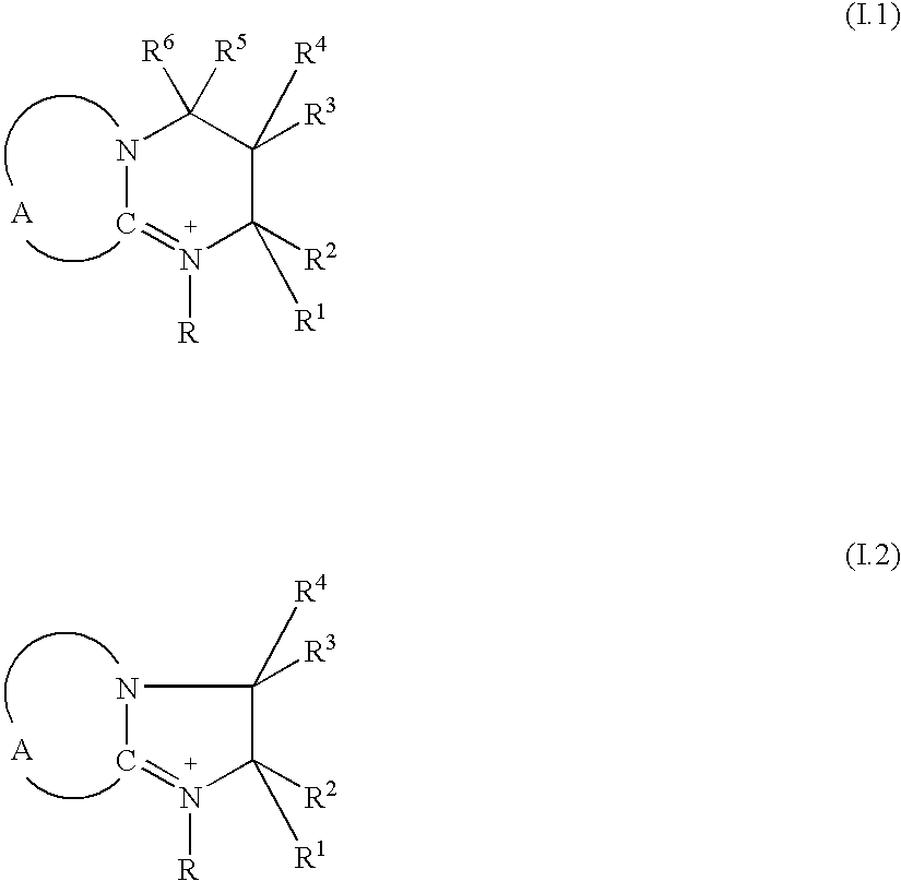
N1C=N([R])C([R2])([R1])C([R3])([R4])C1([R5])[R6].N1C=N([R])C([R2])([R1])C1([R3])[R4]
